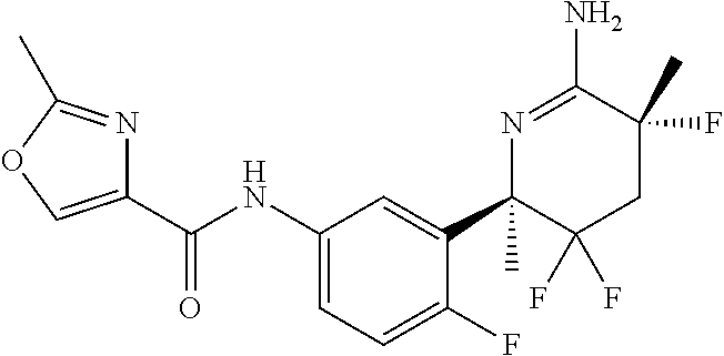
C(NC1=CC=C(F)C(C2(C)C(F)(F)CC(F)(C)C(N)=N2)=C1)(=O)C1=COC(C)=N1
